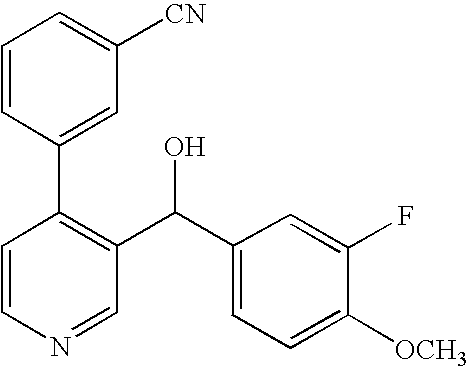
C1=CN=CC(C(O)C2=CC=C([OCH3])C(F)=C2)=C1C1=CC([CN])=CC=C1
